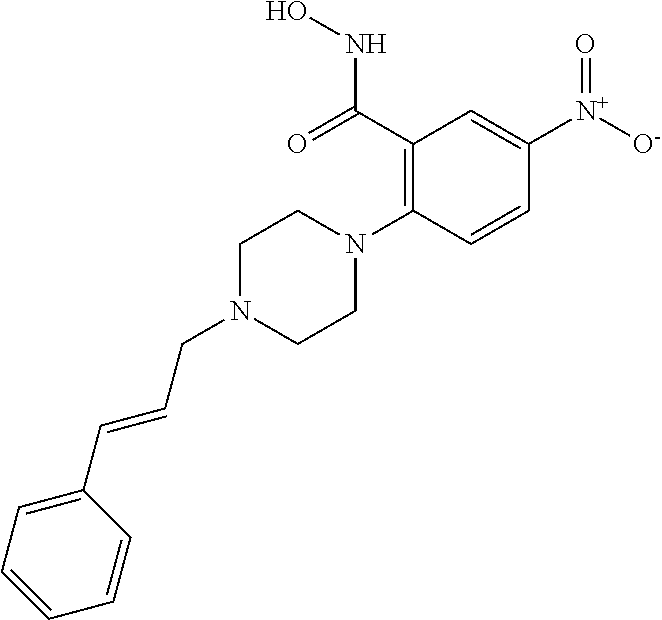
C1N(CC=CC2=CC=CC=C2)CCN(C2=C(C(NO)=O)C=C([N+]([O-])=O)C=C2)C1
